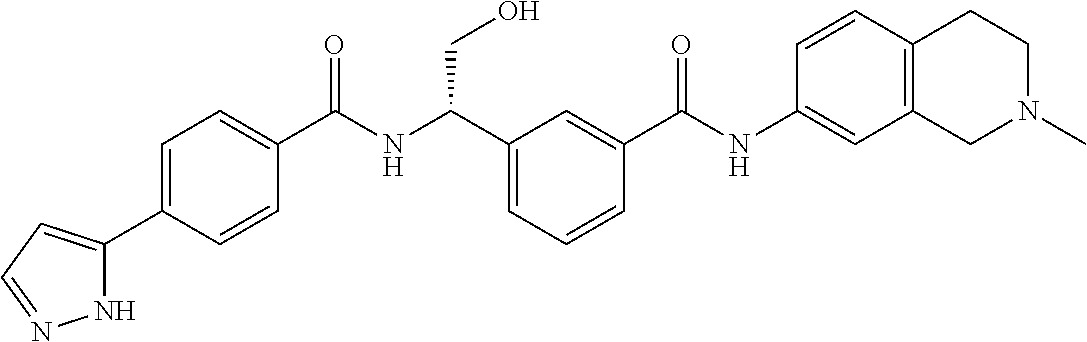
C1(C2=CC=NN2)=CC=C(C(NC(C2=CC=CC(C(NC3=CC4=C(C=C3)CCN(C)C4)=O)=C2)CO)=O)C=C1
